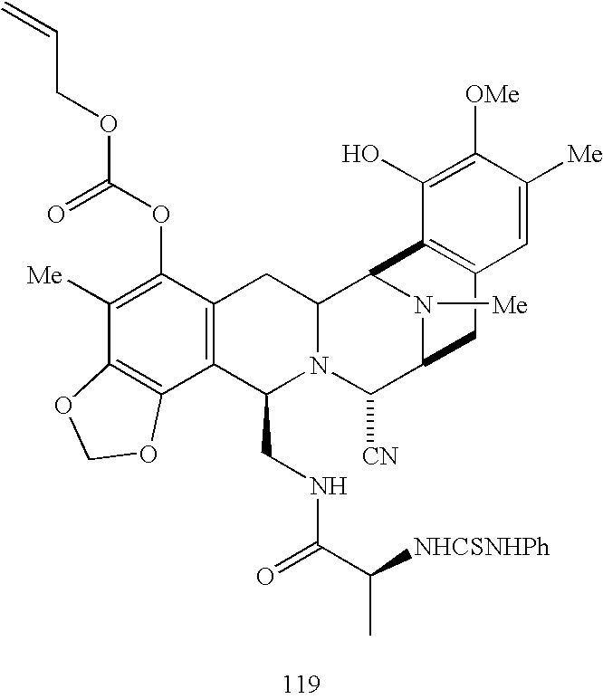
C1([Me])=C(OC(OCC=C)=O)C2=C(C3=C1OCO3)C(CNC(C([NHCSNHPh])C)=O)N1C(C2)C2N([Me])C(C1[CN])CC1=C2C(O)=C([OMe])C([Me])=C1
